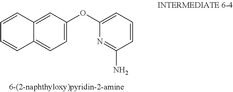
C1=C(OC2=CC=CC(N)=N2)C=C2C(=C1)C=CC=C2
